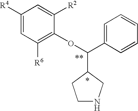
C1([R4])=CC([R6])=C(OC(C2=CC=CC=C2)C2CNCC2)C([R2])=C1
